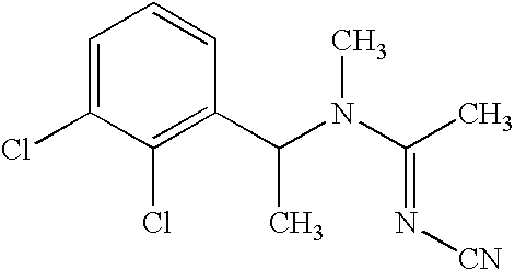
C1=C(Cl)C(Cl)=C(C(N(C(C)=N[CN])C)C)C=C1
